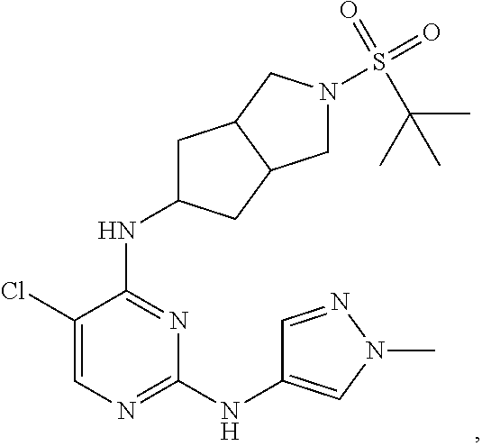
N1=C(NC2CC3C(C2)CN(S(C(C)(C)C)(=O)=O)C3)C(Cl)=CN=C1NC1=CN(C)N=C1
